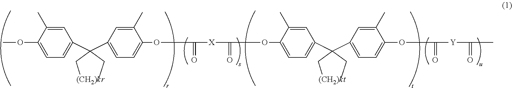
COC1=CC=C(C(C2=CC=C(OC(=O)[X]C(=O)OC3=CC=C(C(C4=CC=C(OC(=O)[Y]C(=O)C)C(C)=C4)(C[(CH2)kt])CC)C=C3C)C(C)=C2)(C[(CH2)kr])CC)C=C1C
